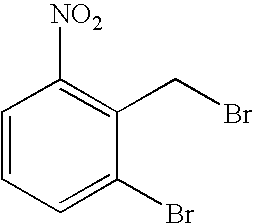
C1=CC=C(Br)C(CBr)=C1[NO2]
